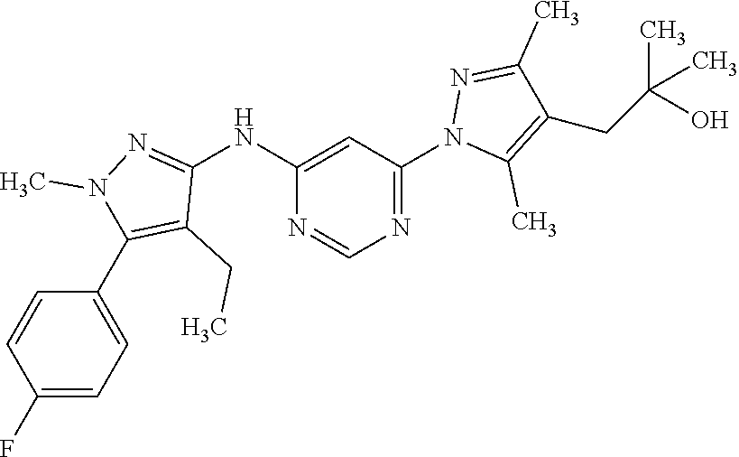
N1=C(N2C(C)=C(CC(C)(C)O)C(C)=N2)C=C(NC2=NN(C)C(C3=CC=C(F)C=C3)=C2CC)N=C1
